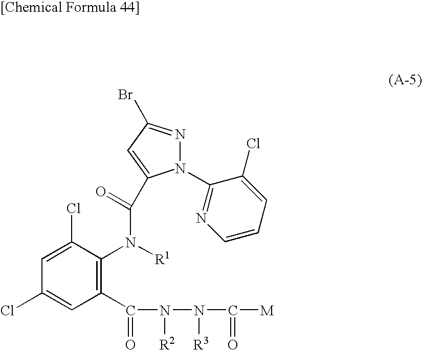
C1(C(N(N(C([M])=O)[R3])[R2])=O)=C(N([R1])C(C2=CC(Br)=NN2C2=NC=CC=C2Cl)=O)C(Cl)=CC(Cl)=C1
